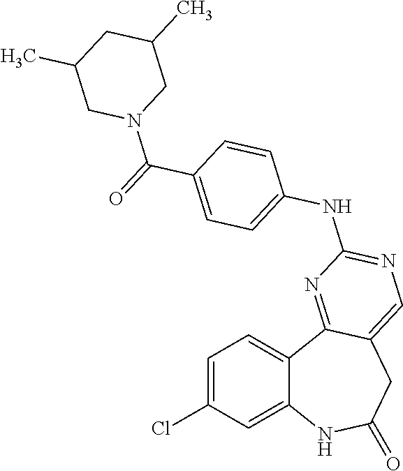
C1=C(Cl)C=C2C(=C1)C1=NC(NC3=CC=C(C(=O)N4CC(C)CC(C)C4)C=C3)=NC=C1CC(=O)N2
